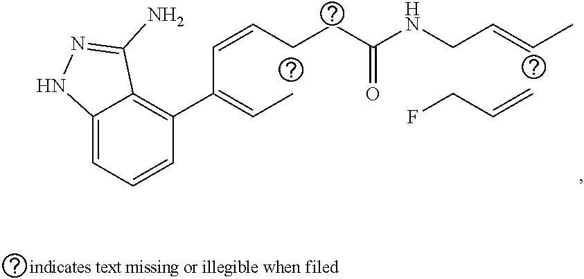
C12=CC=CC(C(=CC)C=CCCC(=O)NCC=CC)=C1C(N)=NN2.C=CCF
